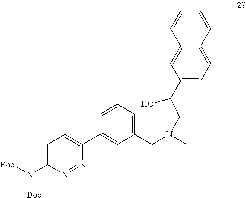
C1=C(N([Boc])[Boc])N=NC(C2=CC(CN(C)CC(O)C3=CC=C4C(=C3)C=CC=C4)=CC=C2)=C1
